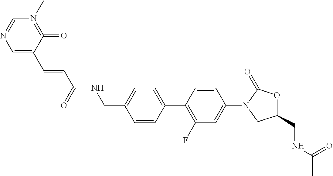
C1(CNC(C)=O)OC(=O)N(C2=CC(F)=C(C3=CC=C(CNC(C=CC4=CN=CN(C)=C4=O)=O)C=C3)C=C2)C1
